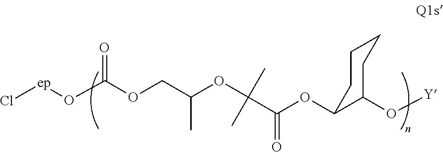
[ep](OC(OCC(OC(C)(C)C(OC1C(O[Y])CCCC1)=O)C)=O)Cl
